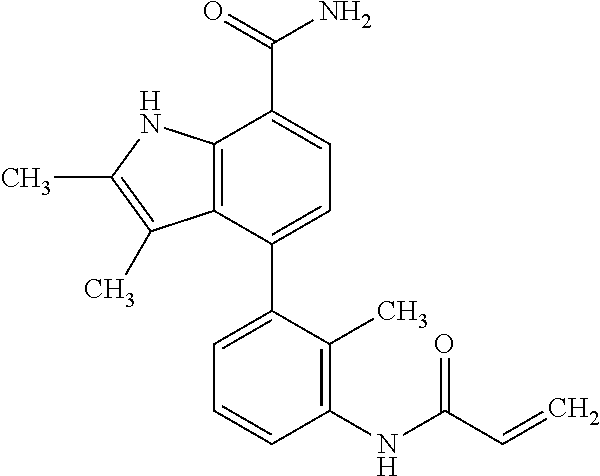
C12=C(C(C3=CC=CC(NC(C=C)=O)=C3C)=CC=C1C(=O)N)C(C)=C(C)N2
